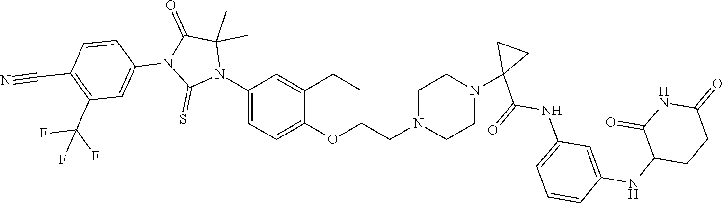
C1CN(CCOC2=CC=C(N3C(C)(C)C(=O)N(C4=CC(C(F)(F)F)=C(C#N)C=C4)C3=S)C=C2CC)CCN1C1(C(NC2=CC=CC(NC3C(=O)NC(=O)CC3)=C2)=O)CC1
